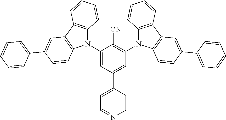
C1(N2C3=C(C4=C2C=CC(C2=CC=CC=C2)=C4)C=CC=C3)=CC(C2=CC=NC=C2)=CC(N2C3=C(C4=C2C=CC(C2=CC=CC=C2)=C4)C=CC=C3)=C1[CN]
